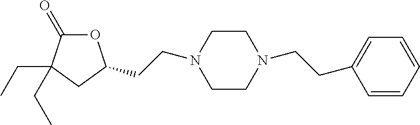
O1C(=O)C(CC)(CC)CC1CCN1CCN(CCC2=CC=CC=C2)CC1
